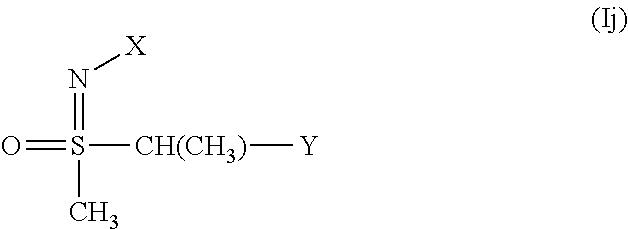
S(C)(=O)([CH(CH3)][Y])=N[X]
